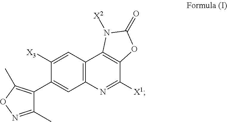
C1([X3])=CC2=C(C=C1C1=C(C)ON=C1C)N=C([X1])C1=C2N([X2])C(=O)O1
